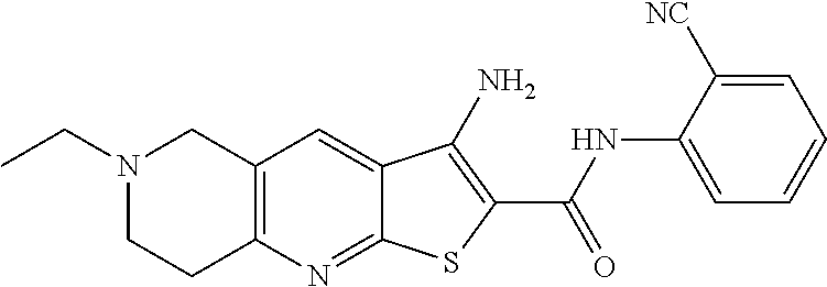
C12=C(N=C3C(=C1)C(N)=C(C(NC1=CC=CC=C1[NC])=O)S3)CCN(CC)C2
